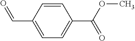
C1(C=O)=CC=C(C(OC)=O)C=C1
